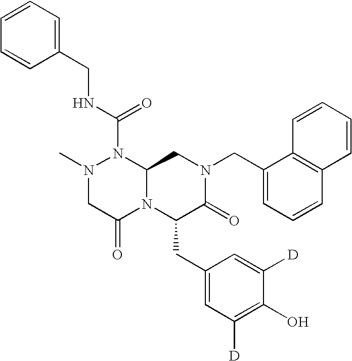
N(C(N1N(C)CC(=O)N2C1CN(CC1=CC=CC3=C1C=CC=C3)C(=O)C2CC1=CC([D])=C(O)C([D])=C1)=O)CC1=CC=CC=C1
